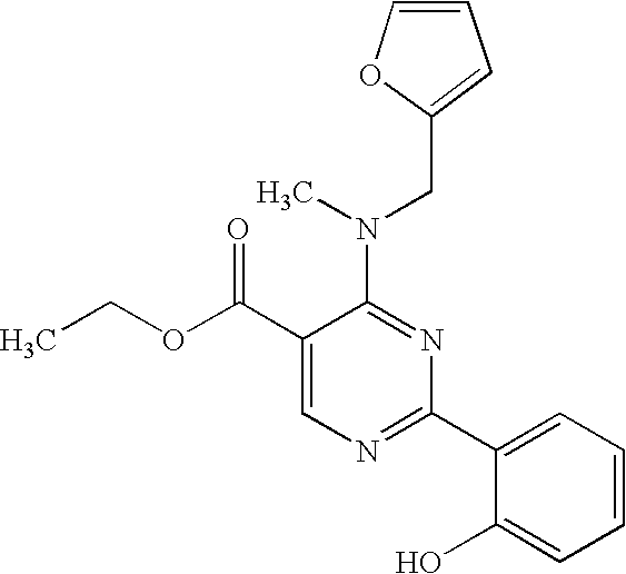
C1(C(OCC)=O)=CN=C(C2=CC=CC=C2O)N=C1N(C)CC1=CC=CO1
